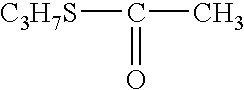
[C3H7S]C(C)=O
